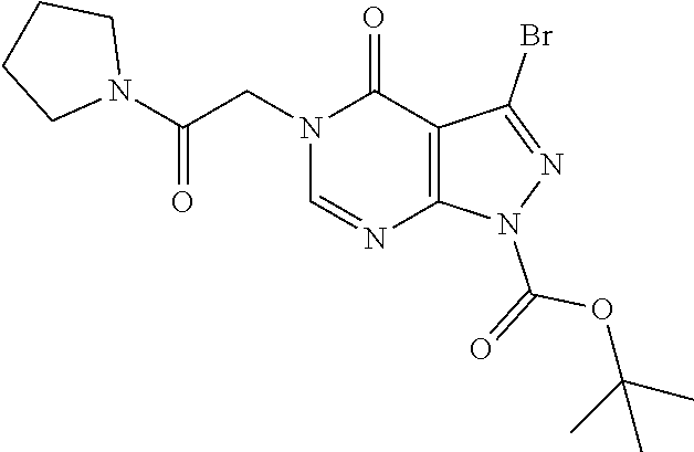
N1(CC(=O)N2CCCC2)C=NC2=C(C1=O)C(Br)=NN2C(=O)OC(C)(C)C
